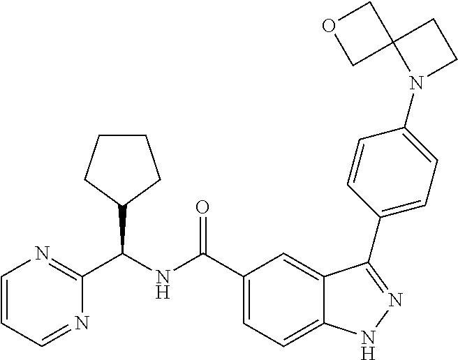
C1=CC=NC(C(NC(C2=CC=C3C(=C2)C(C2=CC=C(N4CCC45COC5)C=C2)=NN3)=O)C2CCCC2)=N1
